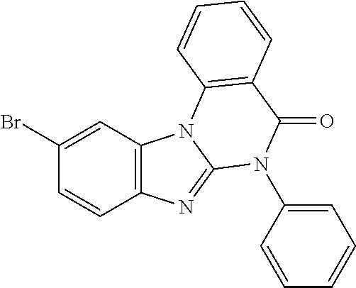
C1(Br)=CC2=C(C=C1)N=C1N2C2=C(C(=O)N1C1=CC=CC=C1)C=CC=C2
